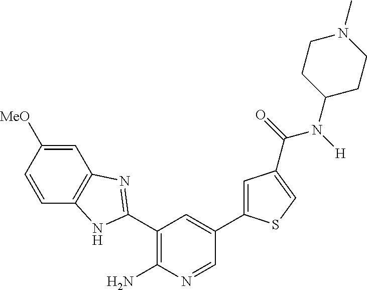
C1=C([MeO])C=CC2=C1N=C(C1=C(N)N=CC(C3=CC(C(=O)N([H])C4CCN(C)CC4)=CS3)=C1)N2
